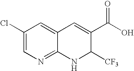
C1(Cl)=CN=C2C(=C1)C=C(C(O)=O)C([CF3])N2
